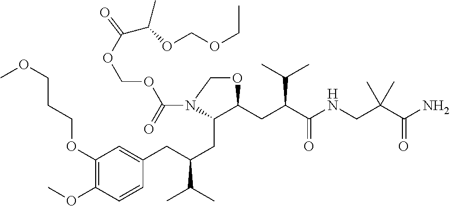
C1(OCCCOC)=C(OC)C=CC(CC(CC2C(CC(C(NCC(C(N)=O)(C)C)=O)C(C)C)OCN2C(=O)OCOC(C(OCOCC)C)=O)C(C)C)=C1
